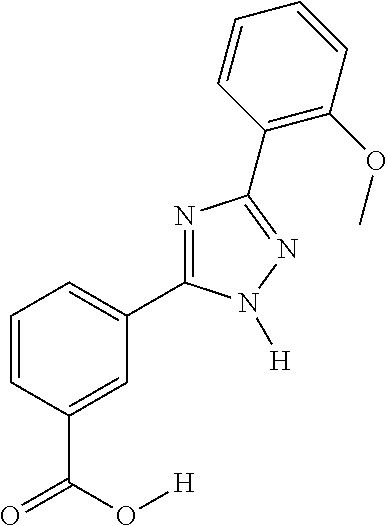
N1=C(C2=CC=CC(C(O[H])=O)=C2)N([H])N=C1C1=C(OC)C=CC=C1
